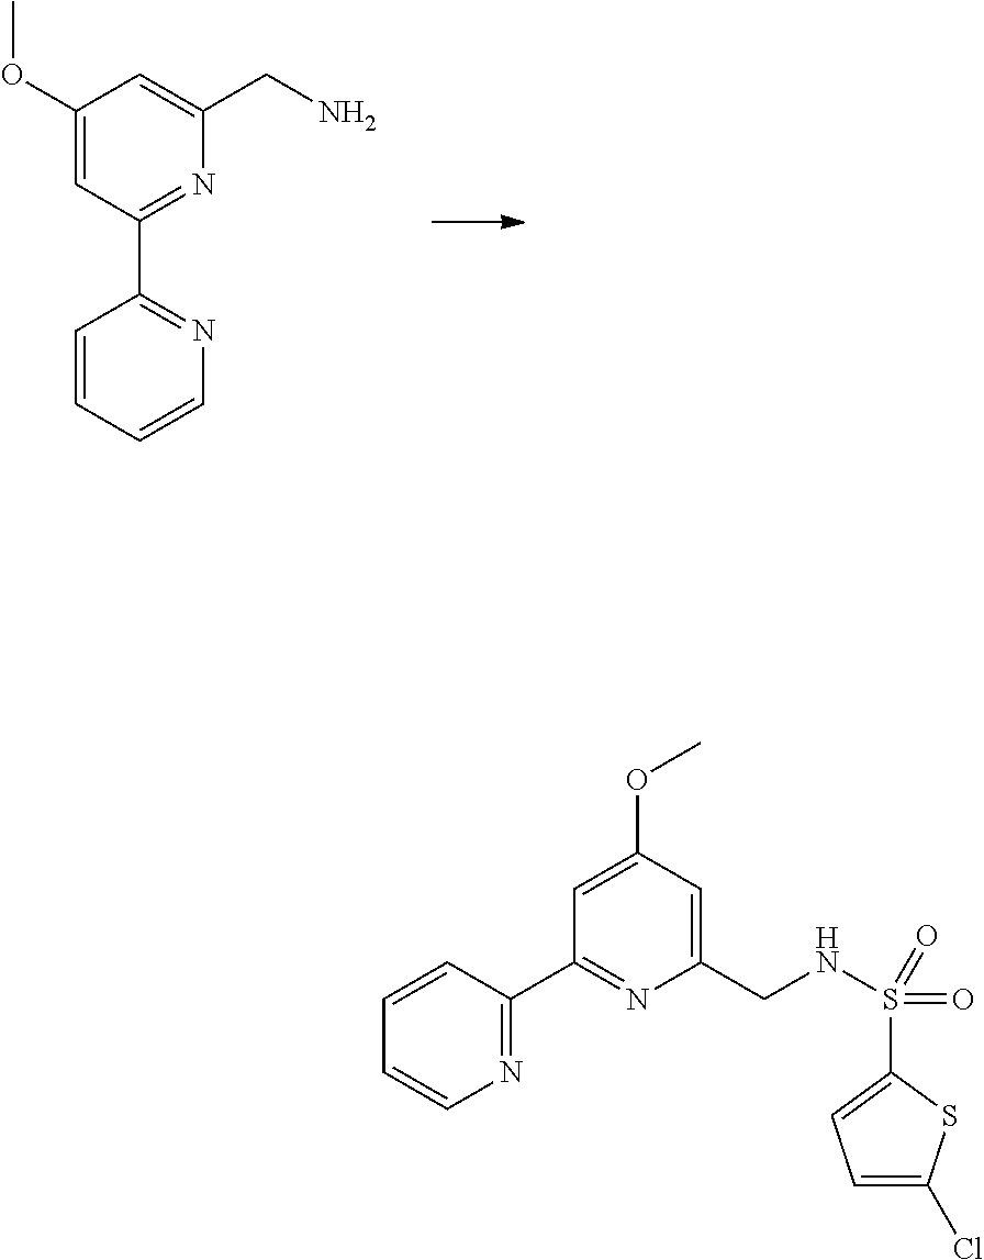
C1(OC)=CC(C2=NC=CC=C2)=NC(CN)=C1.C1=CC(C2=NC(CNS(=O)(=O)C3=CC=C(Cl)S3)=CC(OC)=C2)=NC=C1
